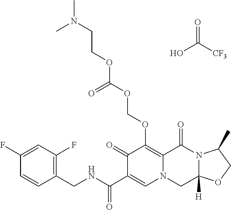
C1(F)=CC(F)=C(CNC(C2=CN3C(=C(OCOC(OCCN(C)C)=O)C2=O)C(=O)N2C([H])(C3)OCC2C)=O)C=C1.[CF3]C(=O)O
